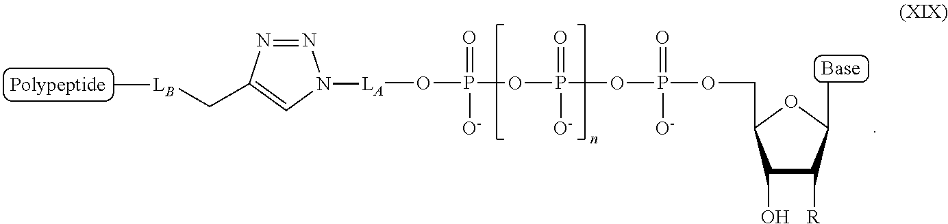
C(C1C(O)C([R])C(C)O1)OP(=O)([O-])OP(=O)([O-])OP(O[LA]N1N=NC(C[LB]C)=C1)(=O)[O-]
